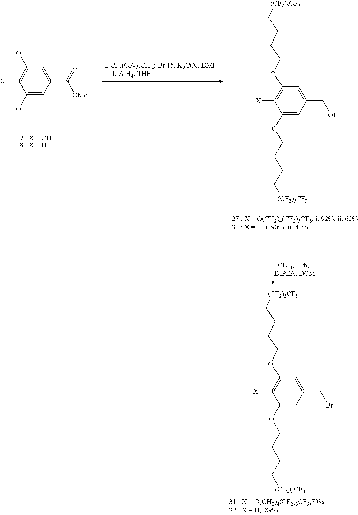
C1(C(=O)[OMe])=CC(O)=C([X])C(O)=C1.O(CCCC[(CF2)5CF3])C1=C([X])C(OCCCC[(CF2)5CF3])=CC(CO)=C1.O(CCCC[(CF2)5CF3])C1=C([X])C(OCCCC[(CF2)5CF3])=CC(CBr)=C1
